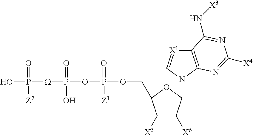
OP(=O)([Z2])[W]P(OP(OCC1C([X5])C([X6])C(N2C=[X1]C3=C2N=C([X4])N=C3N[X3])O1)(=O)[Z1])(=O)O
